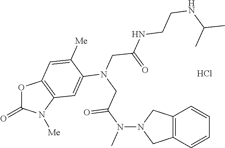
Cl.O1C(=O)N([Me])C2=C1C=C([Me])C(N(CC(N(C)N1CC3=C(C1)C=CC=C3)=O)CC(=O)NCCNC(C)C)=C2
